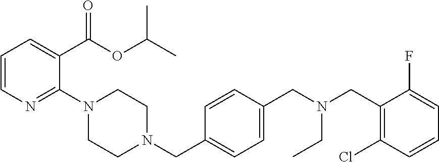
C1=CN=C(N2CCN(CC3=CC=C(CN(CC4=C(Cl)C=CC=C4F)CC)C=C3)CC2)C(C(OC(C)C)=O)=C1
